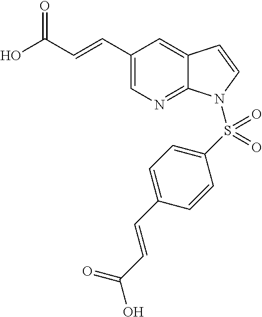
OC(C=CC1=CN=C2C(=C1)C=CN2S(C1=CC=C(C=CC(O)=O)C=C1)(=O)=O)=O
